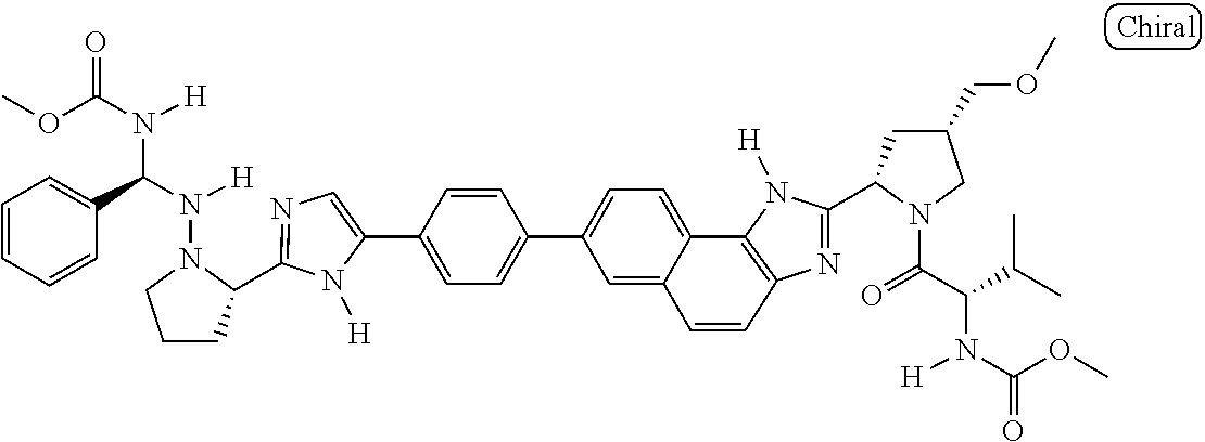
C1(C2=CC=C(C3=CC=C4C5=C(N=C(C6CC(COC)CN6C(=O)C(C(C)C)N([H])C(OC)=O)N5[H])C=CC4=C3)C=C2)=CN=C(C2CCCN2N([H])C(C2=CC=CC=C2)N([H])C(OC)=O)N1[H]
